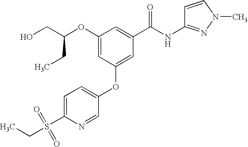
C(OC1=CC(OC2=CC=C(S(=O)(=O)CC)N=C2)=CC(C(NC2=NN(C)C=C2)=O)=C1)(CO)CC
